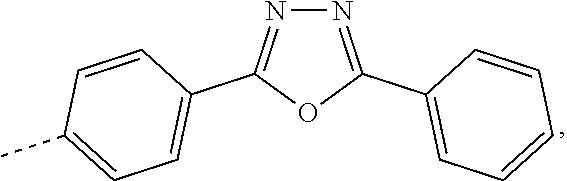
N1=C(C2=CC=CC=C2)OC(C2=CC=C(C)C=C2)=N1
